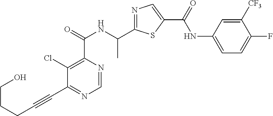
C1=NC(C(=O)NC(C2=NC=C(C(=O)NC3=CC=C(F)C([CF3])=C3)S2)C)=C(Cl)C(C#CCCCO)=N1
